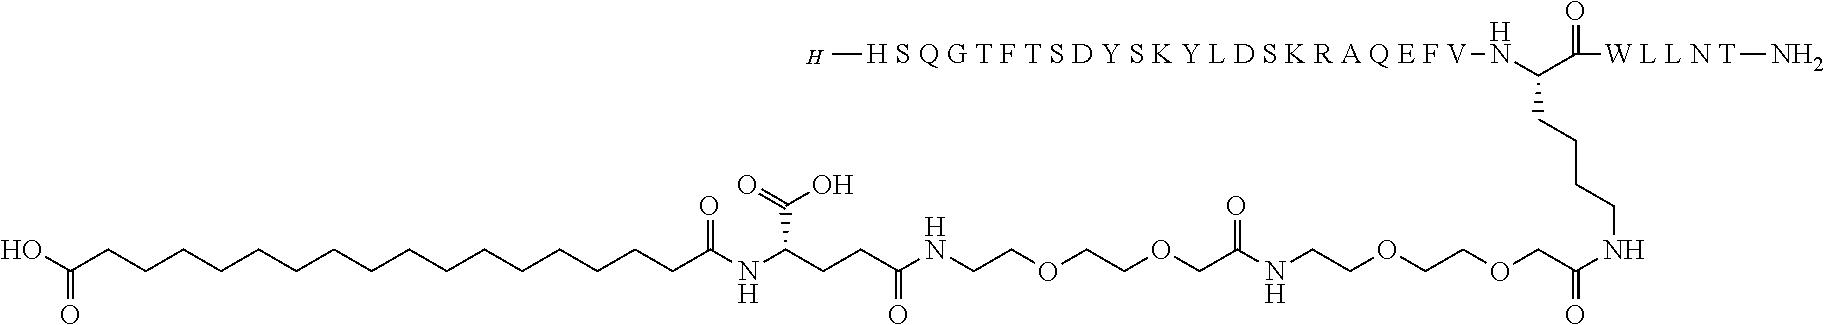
O=C(O)CCCCCCCCCCCCCCCCC(NC(CCC(NCCOCCOCC(NCCOCCOCC(NCCCCC(N[H S Q G T F T S D Y S K Y L D S K R A Q E F V]C)C([W L L N T]N)=O)=O)=O)=O)C(=O)O)=O.[H]
